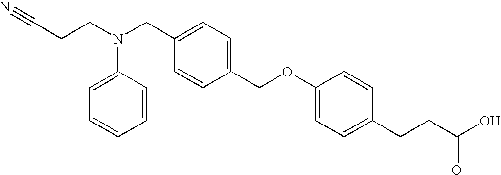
C(CN(CC1=CC=C(COC2=CC=C(CCC(O)=O)C=C2)C=C1)C1=CC=CC=C1)C#N
